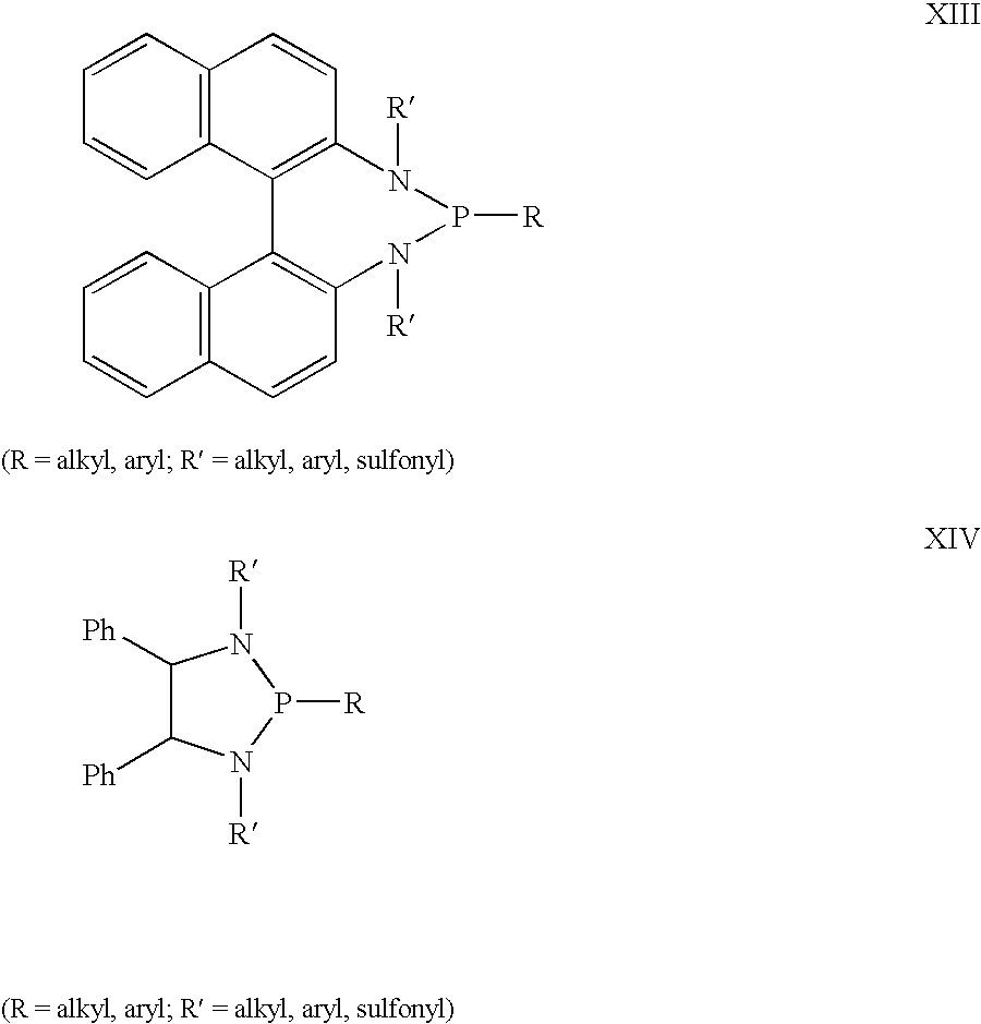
C1=CC=CC2=C1C=CC1=C2C2=C(C=CC3=C2C=CC=C3)N([R])P([R])N1[R].C1([Ph])C([Ph])N([R])P([R])N1[R]
